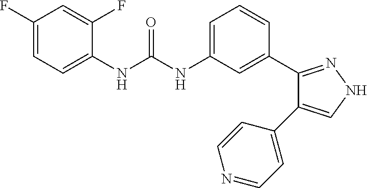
C1(F)=CC=C(NC(NC2=CC=CC(C3=NNC=C3C3=CC=NC=C3)=C2)=O)C(F)=C1
